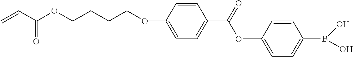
C=CC(OCCCCOC1=CC=C(C(=O)OC2=CC=C(B(O)O)C=C2)C=C1)=O
